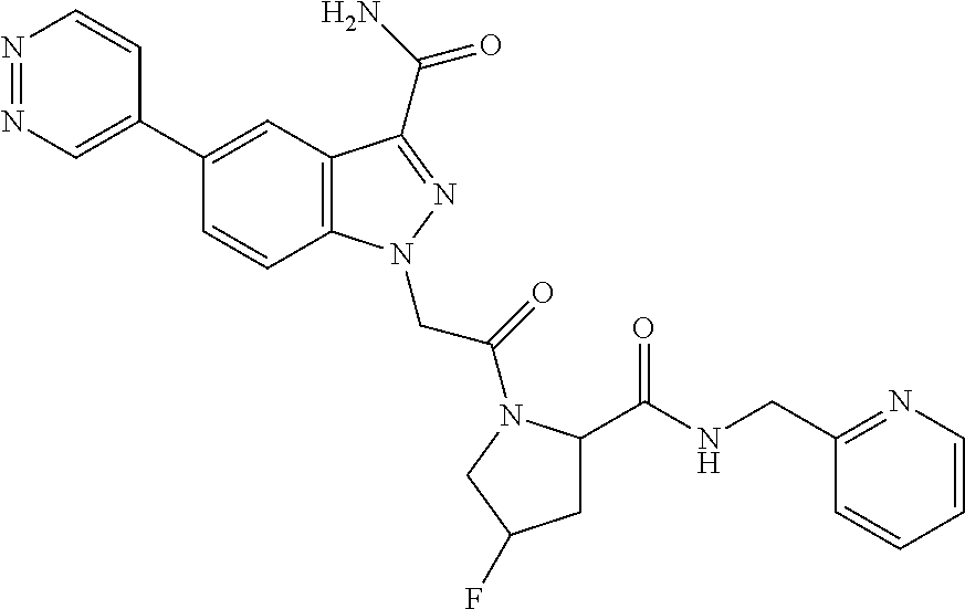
N1=NC=C(C2=CC3=C(C=C2)N(CC(=O)N2C(C(=O)NCC4=NC=CC=C4)CC(F)C2)N=C3C(N)=O)C=C1
